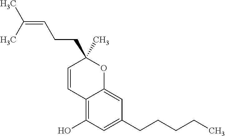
C1=CC(C)(CCC=C(C)C)OC2=CC(CCCCC)=CC(O)=C12
